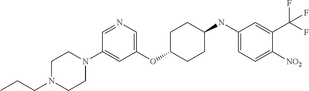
C1(OC2CCC(NC3=CC=C([NO2])C(C(F)(F)F)=C3)CC2)=CN=CC(N2CCN(CCC)CC2)=C1
